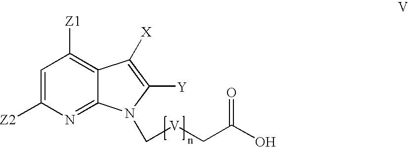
C1=C([Z2])N=C2C(=C1[Z1])C([X])=C([Y])N2C[V]CC(O)=O
